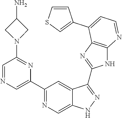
C1(C2=NC=C3C(=C2)C(C2=NC4=C(N2)N=CC=C4C2=CSC=C2)=NN3)=CN=CC(N2CC(N)C2)=N1
